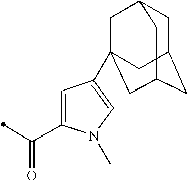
C1=C(C(=O)C)N(C)C=C1C12CC3CC(CC(C1)C3)C2
